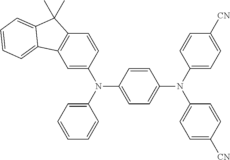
C1=C(N(C2=CC=CC=C2)C2=CC=C(N(C3=CC=C([CN])C=C3)C3=CC=C([CN])C=C3)C=C2)C=CC2=C1C1=CC=CC=C1C2(C)C
